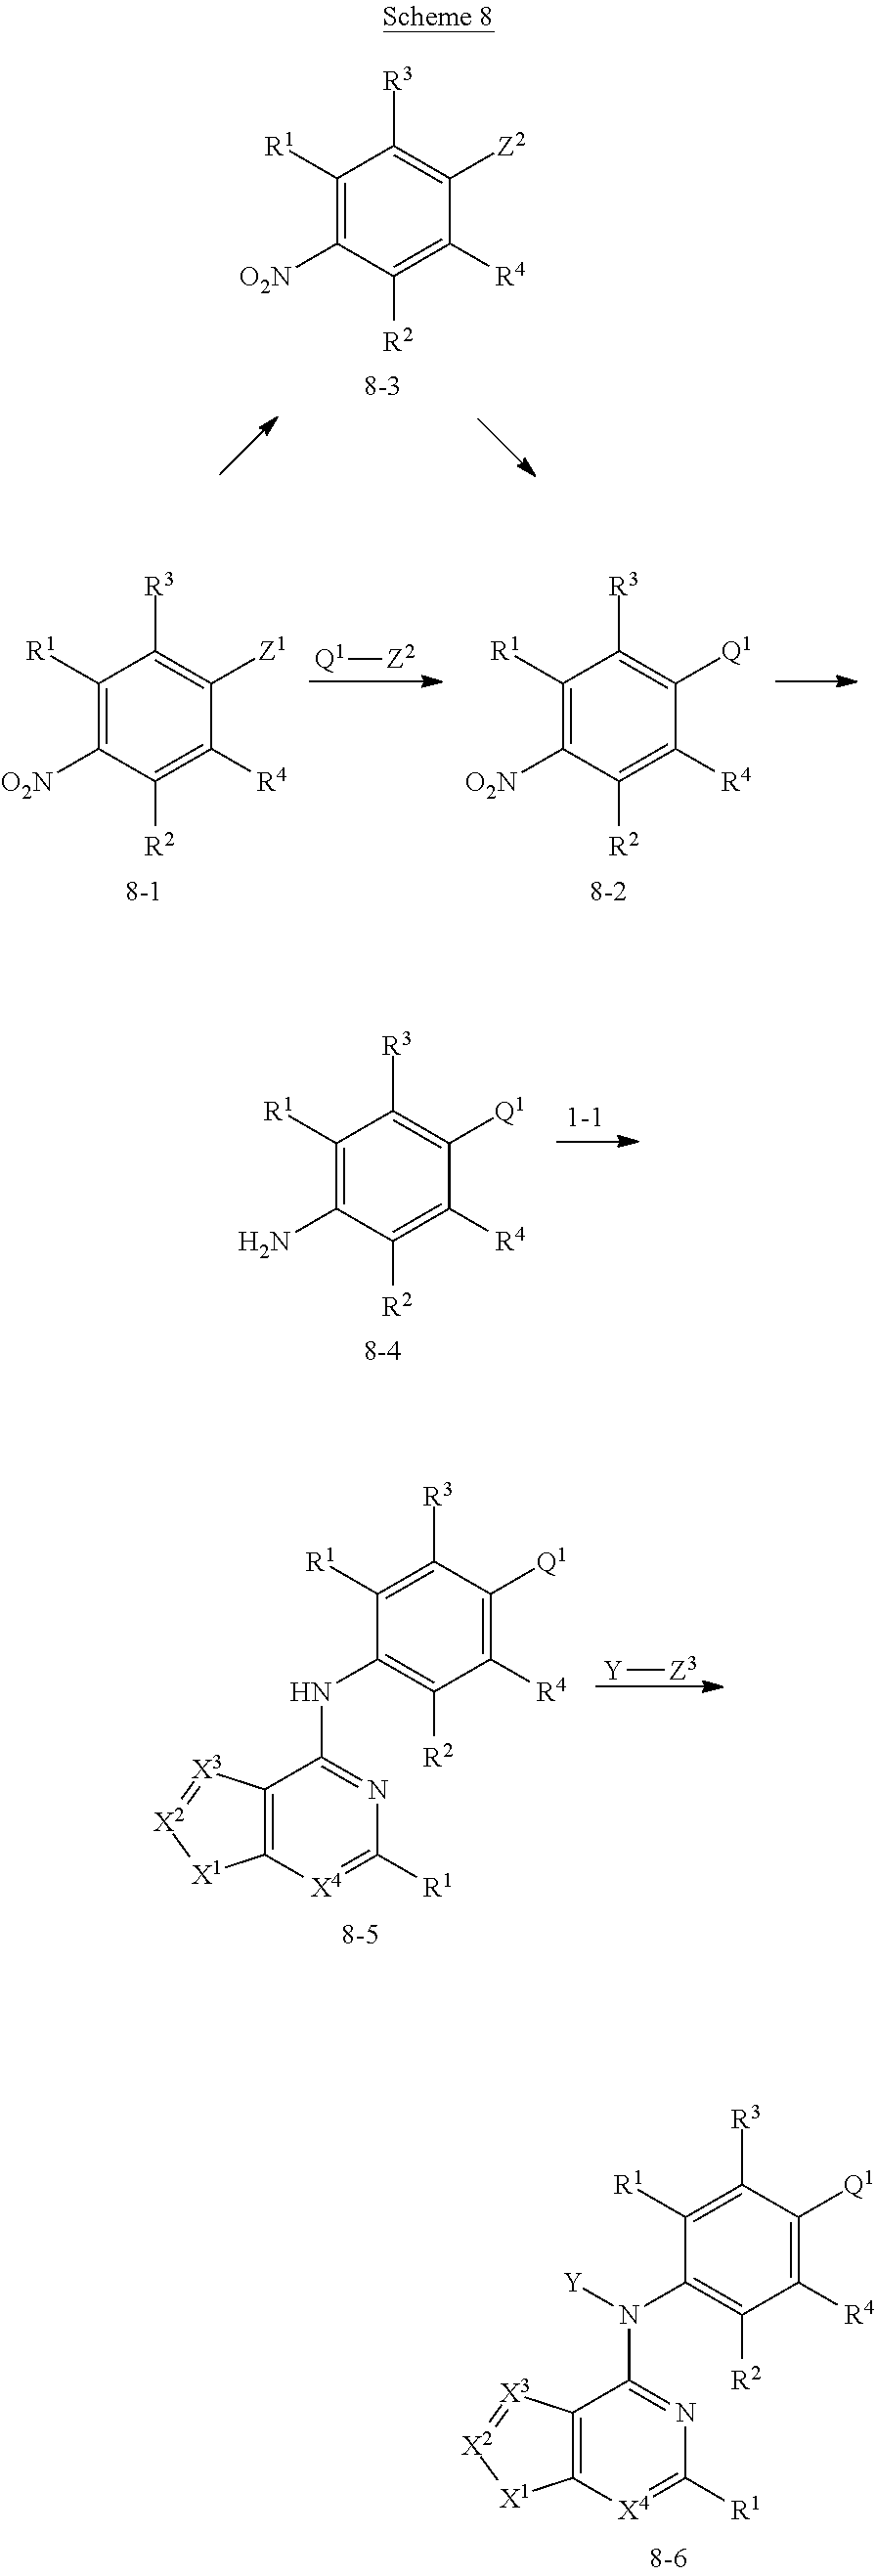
C1([R1])=C([O2N])C([R2])=C([R4])C([Z2])=C1[R3].[Q1][Z2].C1([R1])=C([O2N])C([R2])=C([R4])C([Q1])=C1[R3].C1([R1])=C([O2N])C([R2])=C([R4])C([Z1])=C1[R3].C1([R1])=C(N)C([R2])=C([R4])C([Q1])=C1[R3].C1([R1])=C([R3])C([Q1])=C([R4])C([R2])=C1NC1=NC([R1])=[X4]C2=C1[X3]=[X2][X1]2.[Y][Z3].C1([R1])=C([R3])C([Q1])=C([R4])C([R2])=C1N(C1=NC([R1])=[X4]C2=C1[X3]=[X2][X1]2)[Y]
